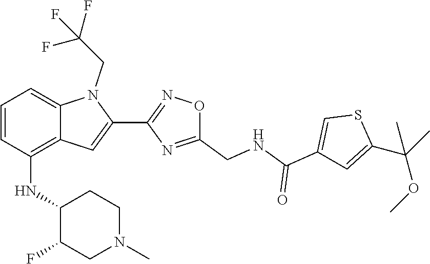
S1C(C(OC)(C)C)=CC(C(=O)NCC2=NC(C3=CC4=C(NC5C(F)CN(C)CC5)C=CC=C4N3CC(F)(F)F)=NO2)=C1
